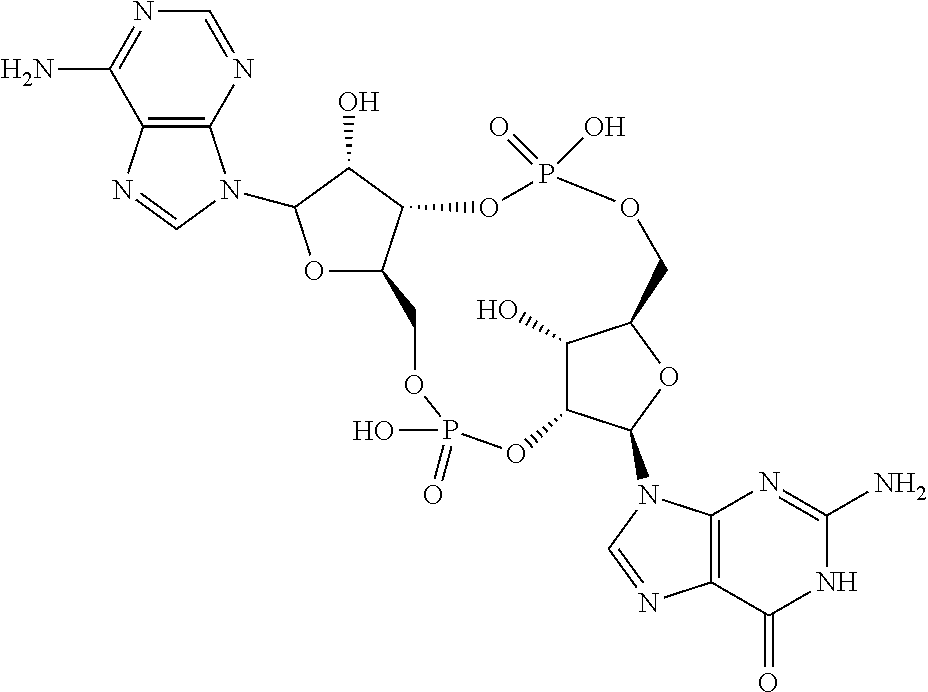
O1C2C(C(O)C1N1C3=C(N=C1)C(N)=NC=N3)OP(=O)(O)OCC1C(O)C(C(N3C4=C(N=C3)C(=O)NC(N)=N4)O1)OP(O)(=O)OC2
